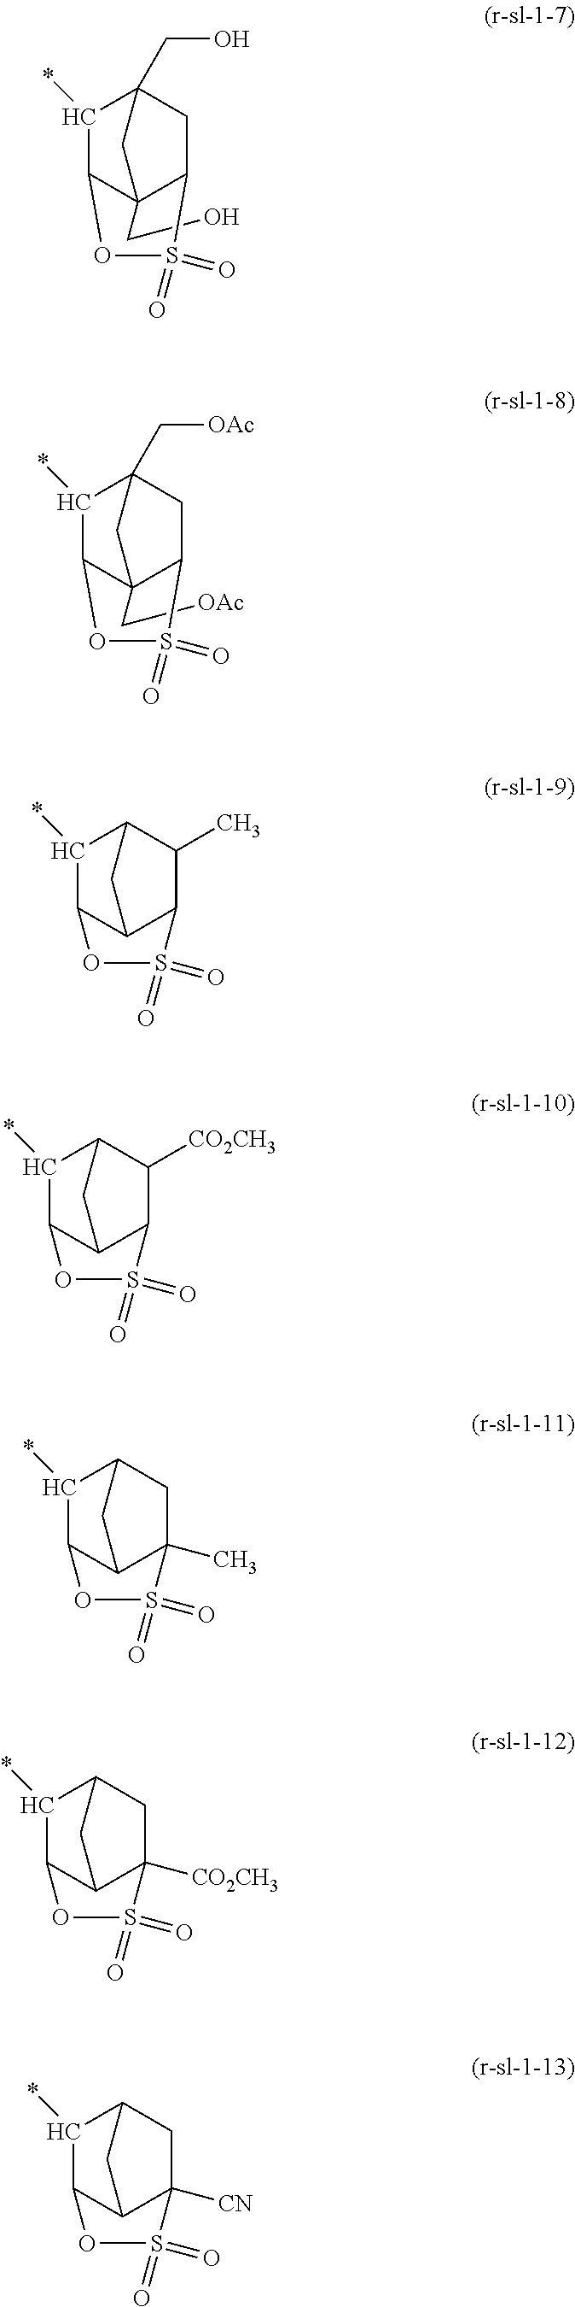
C(C12C3CC(CO)(C(*)C1OS3(=O)=O)C2)O.C(C12C3CC(C[OAc])(C(*)C1OS3(=O)=O)C2)[OAc].C12C3C(C(*)C(C1C)C3)OS2(=O)=O.C12C3C(C(*)C(C1[CO2CH3])C3)OS2(=O)=O.C12(C)C3C(C(*)C(C1)C3)OS2(=O)=O.C12([CO2CH3])C3C(C(*)C(C1)C3)OS2(=O)=O.C12([CN])C3C(C(*)C(C1)C3)OS2(=O)=O
